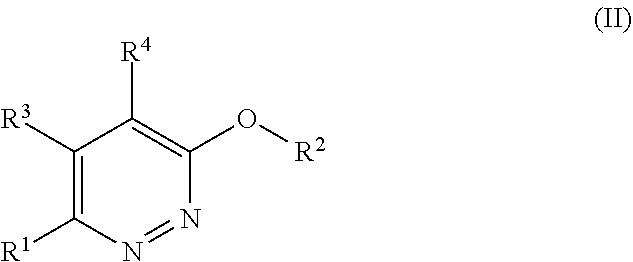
C1([R3])=C([R1])N=NC(O[R2])=C1[R4]
